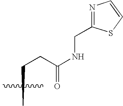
CCCC(NCC1=NC=CS1)=O
